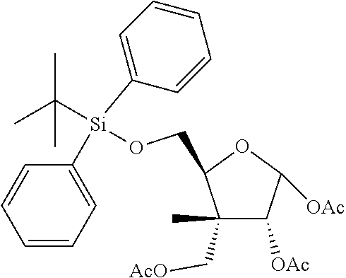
C1(C[AcO])(C)C([OAc])C([OAc])OC1CO[Si](C(C)(C)C)(C1=CC=CC=C1)C1=CC=CC=C1
